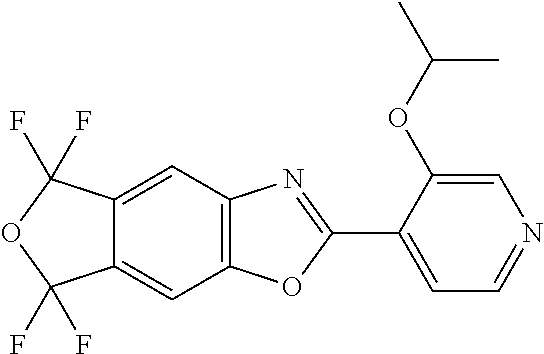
C12=CC3=C(C=C1C(F)(F)OC2(F)F)OC(C1=CC=NC=C1OC(C)C)=N3
